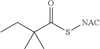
C(C(S[NAC])=O)(CC)(C)C
